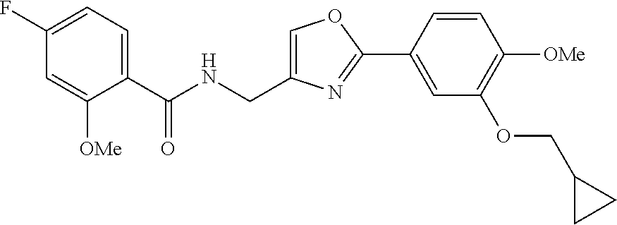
C1=C(CNC(C2=CC=C(F)C=C2[OMe])=O)N=C(C2=CC(OCC3CC3)=C([OMe])C=C2)O1
